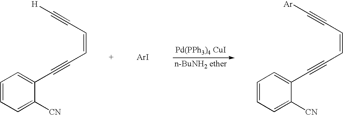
[Pd(PPh3)4 CuI].[n-BuNH2 ether].C1=CC=C([CN])C(C#CC=CC#C[H])=C1.[ArI].C1=CC=C([CN])C(C#CC=CC#C[Ar])=C1
